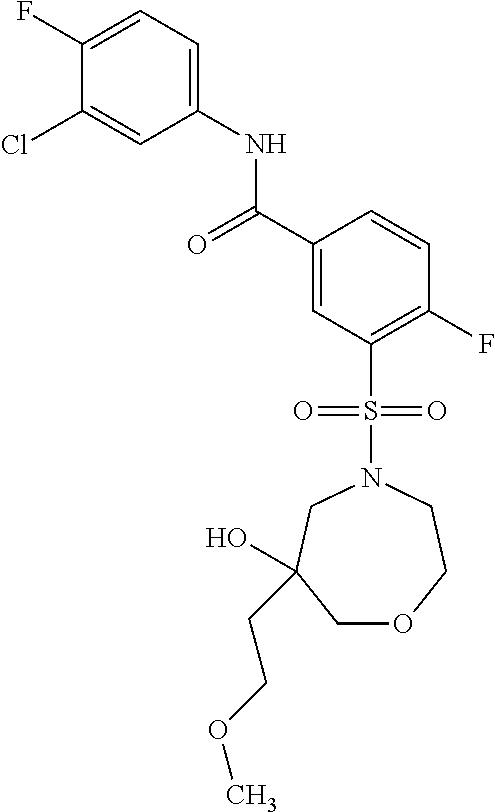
C(C1=CC(S(N2CCOCC(O)(CCOC)C2)(=O)=O)=C(F)C=C1)(=O)NC1=CC=C(F)C(Cl)=C1
